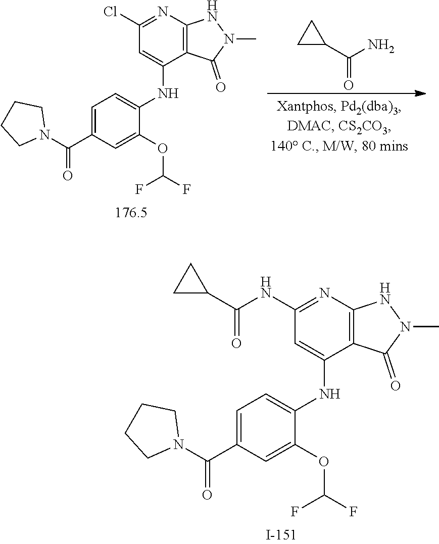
C1(C(=O)N)CC1.C1CCN(C(C2=CC=C(NC3=CC(Cl)=NC4=C3C(=O)N(C)N4)C(OC(F)F)=C2)=O)C1.C1CCN(C(C2=CC=C(NC3=CC(NC(C4CC4)=O)=NC4=C3C(=O)N(C)N4)C(OC(F)F)=C2)=O)C1
